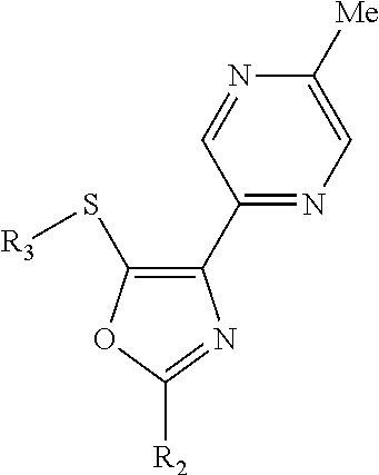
C1(C2=C(S[R3])OC([R2])=N2)=NC=C([Me])N=C1
